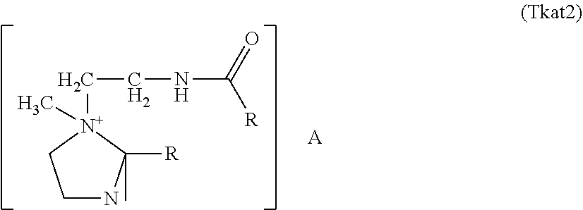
C1NC([R])(C)[N+](CCNC([R])=O)(C)C1.[A]
